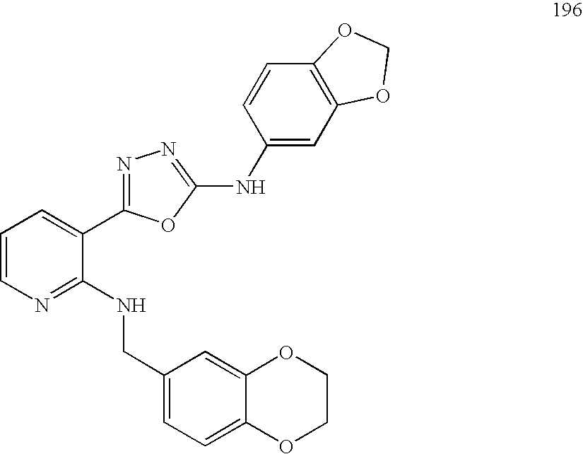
C1=CN=C(NCC2=CC=C3C(=C2)OCCO3)C(C2=NN=C(NC3=CC4=C(C=C3)OCO4)O2)=C1
